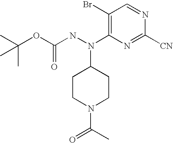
C1(Br)=C(N(NC(=O)OC(C)(C)C)C2CCN(C(=O)C)CC2)N=C([CN])N=C1
